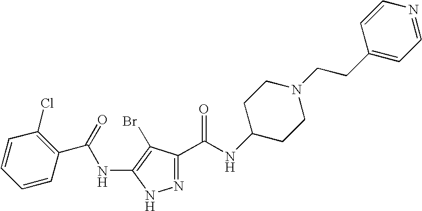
N1=C(C(=O)NC2CCN(CCC3=CC=NC=C3)CC2)C(Br)=C(NC(=O)C2=C(Cl)C=CC=C2)N1
